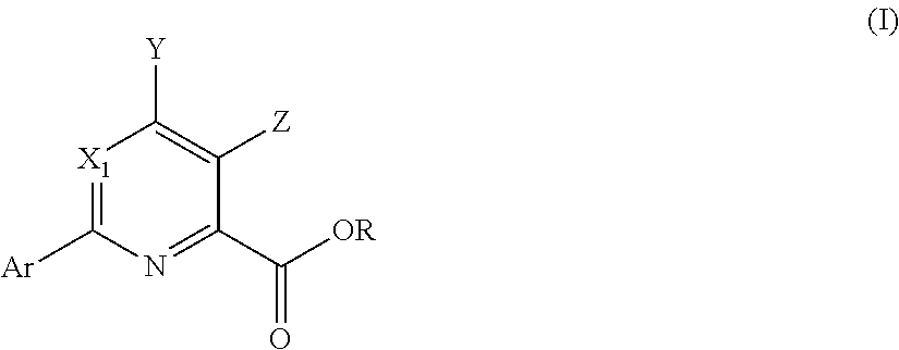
[X1]1=C([Ar])N=C(C([OR])=O)C([Z])=C1[Y]
